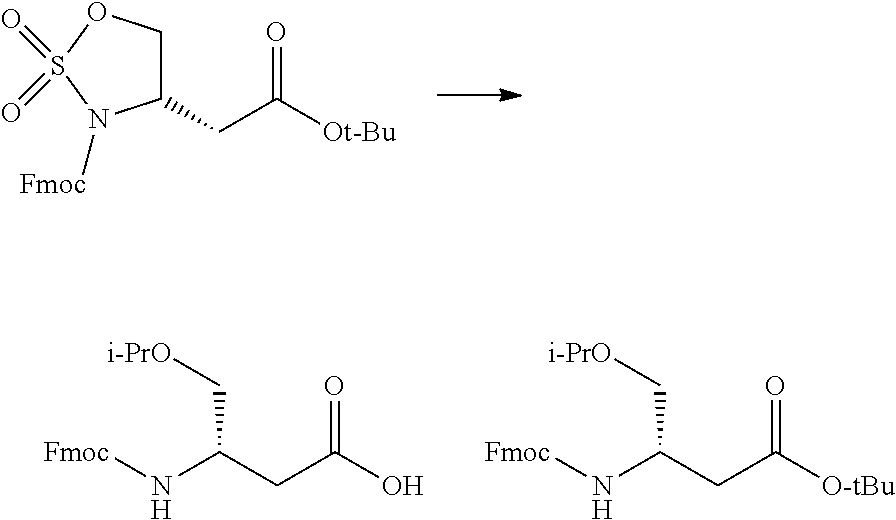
C1(CC([Ot-Bu])=O)COS(=O)(=O)N1[Fmoc].C(C(O)=O)C(N[Fmoc])C[i-PrO].C(C([O-tBu])=O)C(N[Fmoc])C[i-PrO]
